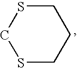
S1CCCSC1
